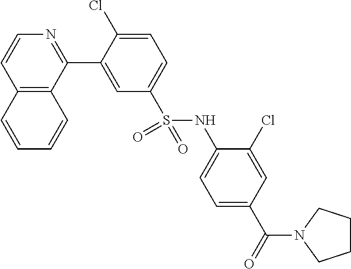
C12=C(C(C3=CC(S(NC4=CC=C(C(=O)N5CCCC5)C=C4Cl)(=O)=O)=CC=C3Cl)=NC=C1)C=CC=C2
